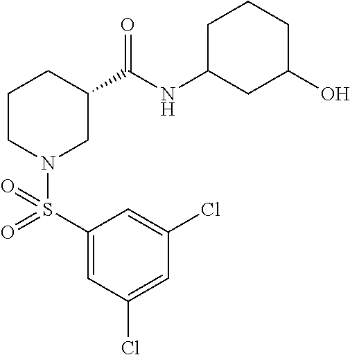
C1(S(=O)(N2CC(C(NC3CC(O)CCC3)=O)CCC2)=O)=CC(Cl)=CC(Cl)=C1
